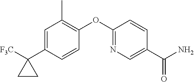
C1=C(C2([F3C])CC2)C=CC(OC2=NC=C(C(N)=O)C=C2)=C1C
